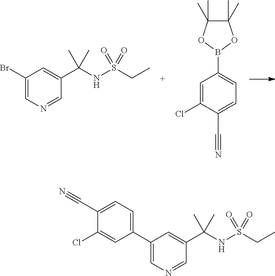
C(NS(CC)(=O)=O)(C1=CC(Br)=CN=C1)(C)C.B1(C2=CC=C(C#N)C(Cl)=C2)OC(C)(C)C(C)(C)O1.C(NS(CC)(=O)=O)(C1=CC(C2=CC=C(C#N)C(Cl)=C2)=CN=C1)(C)C
